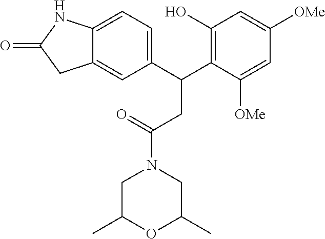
C1(C(C2=C(O)C=C([OMe])C=C2[OMe])CC(N2CC(C)OC(C)C2)=O)=CC=C2C(=C1)CC(=O)N2
